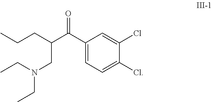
C1(C(C(CCC)CN(CC)CC)=O)=CC=C(Cl)C(Cl)=C1
